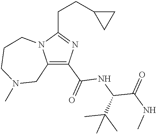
C1(C(=O)NC(C(NC)=O)C(C)(C)C)=C2N(C(CCC3CC3)=N1)CCCN(C)C2
